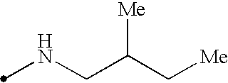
N(CC(C[Me])[Me])C
